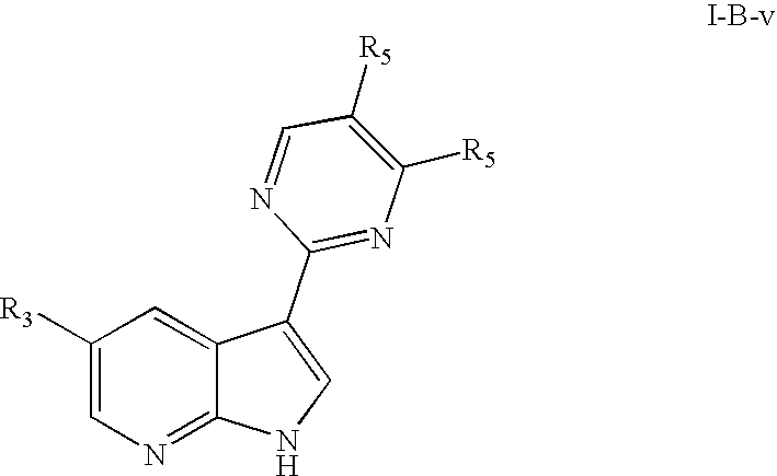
C1([R3])=CN=C2C(=C1)C(C1=NC([R5])=C([R5])C=N1)=CN2
